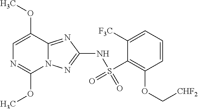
C1=C(OC)C2=NC(NS(C3=C(OC[CHF2])C=CC=C3[F3C])(=O)=O)=NN2C(OC)=N1
